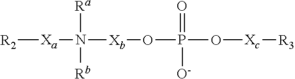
[R2][Xa]N([Ra])([Rb])[Xb]OP(O[Xc][R3])(=O)[O-]
